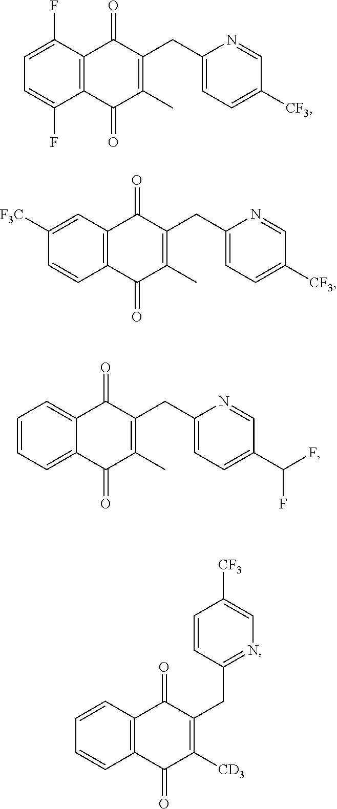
C1([CF3])=CC=C(CC2=C(C)C(=O)C3=C(C(F)=CC=C3F)C2=O)N=C1.C1([CF3])=CC=C(CC2=C(C)C(=O)C3=C(C=C([F3C])C=C3)C2=O)N=C1.C1=CC=C2C(=C1)C(=O)C(CC1=CC=C(C(F)F)C=N1)=C(C)C2=O.C1=CC2=C(C=C1)C(=O)C(CC1=NC=C([CF3])C=C1)=C([CD3])C2=O
